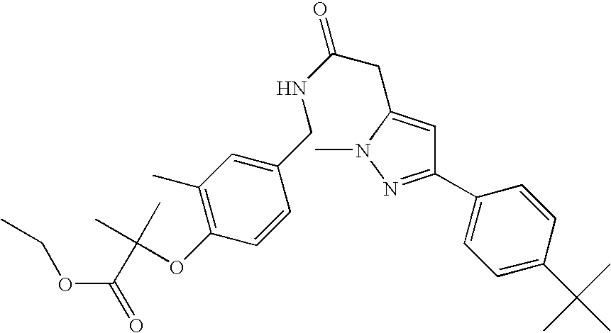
C1=CC(CNC(=O)CC2=CC(C3=CC=C(C(C)(C)C)C=C3)=NN2C)=CC(C)=C1OC(C(=O)OCC)(C)C
